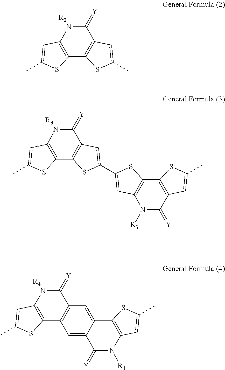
C1(=[Y])NC2=C(C3=C1C=C(C)S3)SC(C)=C2.[R2].[R3].C1(=[Y])NC2=C(C3=C1C=C(C1=CC4=C(C5=C(C(=[Y])N4[R3])C=C(C)S5)S1)S3)SC(C)=C2.[R4].C1(=[Y])NC2=C(C3=C1C=C1C(=C3)C(=[Y])N([R4])C3=C1SC(C)=C3)SC(C)=C2
